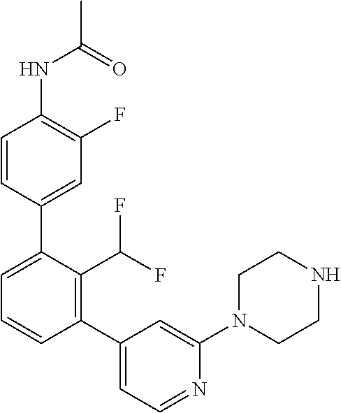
C1(NC(C)=O)=C(F)C=C(C2=CC=CC(C3=CC=NC(N4CCNCC4)=C3)=C2C(F)F)C=C1
